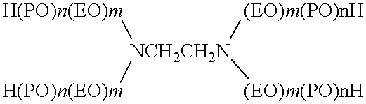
[NCH2CH2N]([(EO)m(PO)nH])([(EO)m(PO)nH])([H(PO)n(EO)m])[H(PO)n(EO)m]
